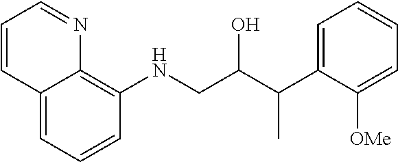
C1=CC=C2C(=C1NCC(C(C1=CC=CC=C1[OMe])C)O)N=CC=C2
